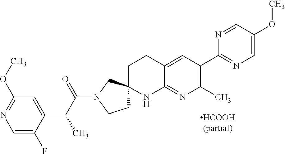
C1=C(F)C(C(C(N2CCC3(C2)CCC2=CC(C4=NC=C(OC)C=N4)=C(C)N=C2N3)=O)C)=CC(OC)=N1
